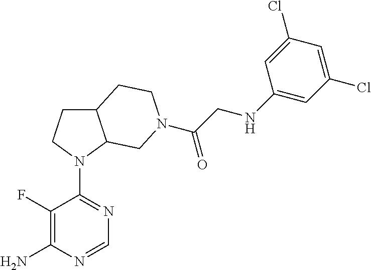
C1(F)=C(N)N=CN=C1N1C2C(CC1)CCN(C(CNC1=CC(Cl)=CC(Cl)=C1)=O)C2
